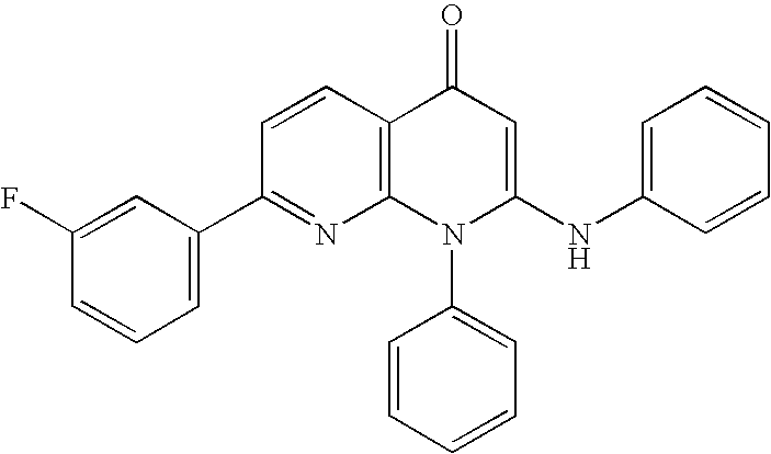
C1(C2=CC=CC(F)=C2)=NC2=C(C=C1)C(=O)C=C(NC1=CC=CC=C1)N2C1=CC=CC=C1
